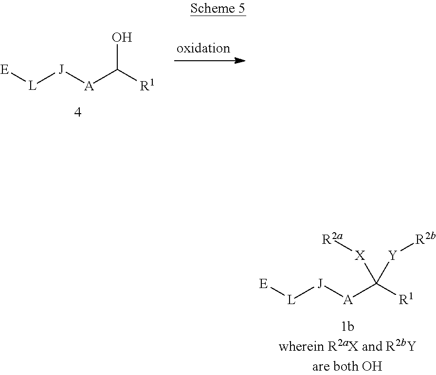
[L]([J][A]C([R1])O)[E].[L]([J][A]C([R1])([Y][R2b])[X][R2a])[E]
